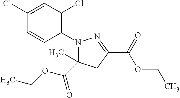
C1(Cl)=CC(Cl)=C(N2C(C(OCC)=O)(C)CC(C(OCC)=O)=N2)C=C1
